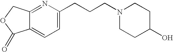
C12=CC=C(CCCN3CCC(O)CC3)N=C1COC2=O
